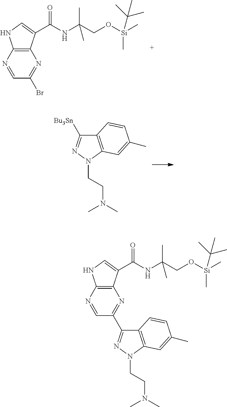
C1=NC2=C(N=C1Br)C(C(NC(CO[Si](C)(C)C(C)(C)C)(C)C)=O)=CN2.C12=C(N(CCN(C)C)N=C1[Bu3Sn])C=C(C)C=C2.C1=NC2=C(N=C1C1=NN(CCN(C)C)C3=C1C=CC(C)=C3)C(C(NC(CO[Si](C)(C)C(C)(C)C)(C)C)=O)=CN2
